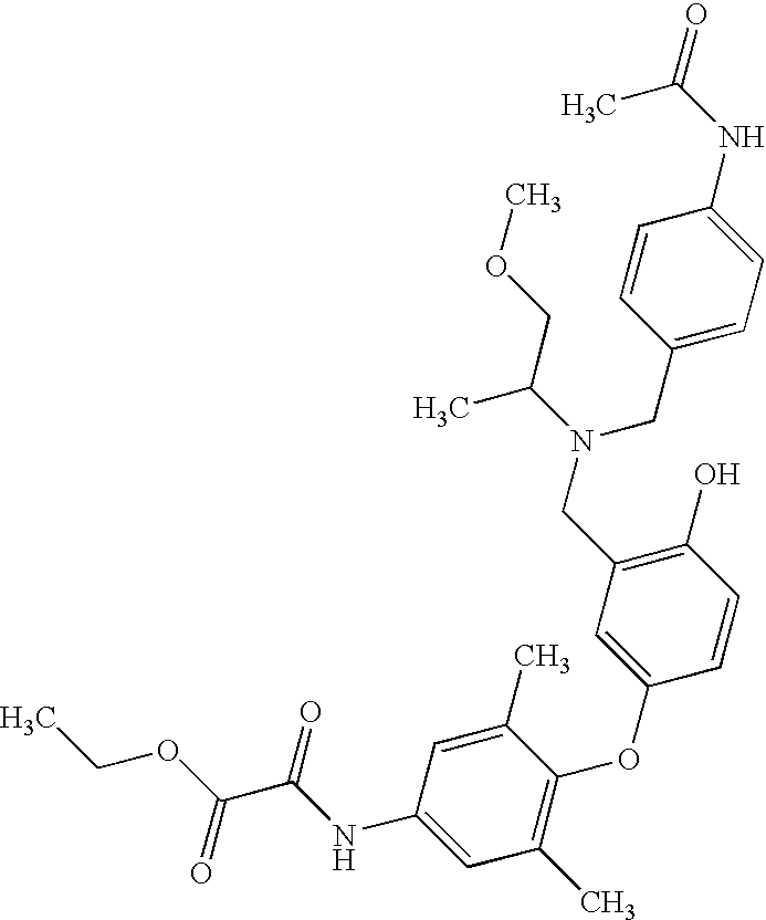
C1(NC(C(OCC)=O)=O)=CC(C)=C(OC2=CC(CN(C(COC)C)CC3=CC=C(NC(=O)C)C=C3)=C(O)C=C2)C(C)=C1
